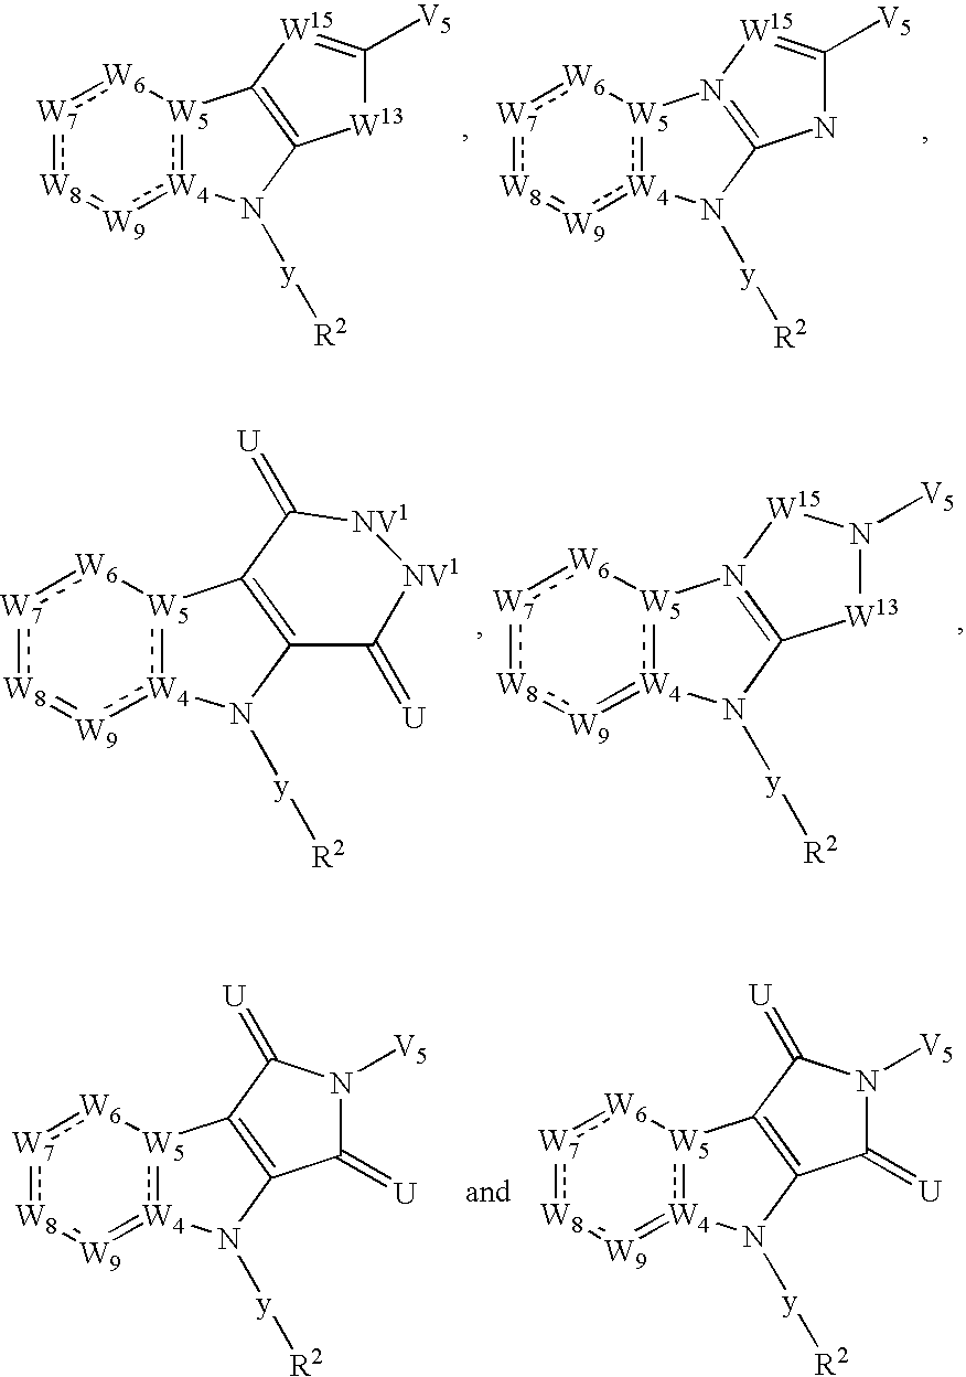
[W7]1:[W8]=[W9]:[W4]2:[W5]([W6]:1)C1=C(N2[y][R2])[W13]C([V5])=[W15]1.[W7]1:[W8]=[W9]:[W4]2:[W5]([W6]:1)N1=C(N2[y][R2])NC([V5])=[W15]1.[W7]1:[W8]=[W9]:[W4]2:[W5]([W6]:1)C1=C(N2[y][R2])C(=[U])[NV1][NV1]C1=[U].[W7]1:[W8]:[W9]=[W4]2:[W5]([W6]:1)N1=C(N2[y][R2])[W13]N([V5])[W15]1.[W7]1:[W8]:[W9]=[W4]2:[W5]([W6]:1)C1=C(N2[y][R2])C(=[U])N([V5])C1=[U].[W7]1:[W8]:[W9]=[W4]2:[W5]([W6]:1)C1=C(N2[y][R2])C(=[U])N([V5])C1=[U]
